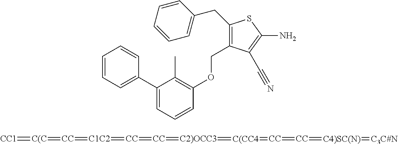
C1=CC=C(C2=CC=CC(OCC3=C(CC4=CC=CC=C4)SC(N)=C3C#N)=C2C)C=C1.[CC1]=[C(C]=[CC]=[C1C2]=[CC]=[CC]=[C2)OCC3]=[C(CC4]=[CC]=[CC]=[C4)SC(N)]=[C3C#N]
